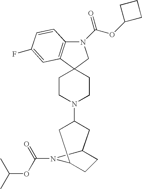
N1(C(OC2CCC2)=O)C2=C(C3(C1)CCN(C1CC4CCC(C1)N4C(=O)OC(C)C)CC3)C=C(F)C=C2
